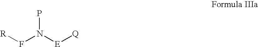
[R]FN(P)[E][Q]
